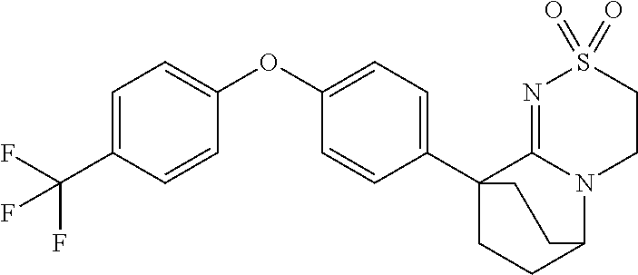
C1=C(C(F)(F)F)C=CC(OC2=CC=C(C34CCC(N5C3=NS(=O)(=O)CC5)CC4)C=C2)=C1
